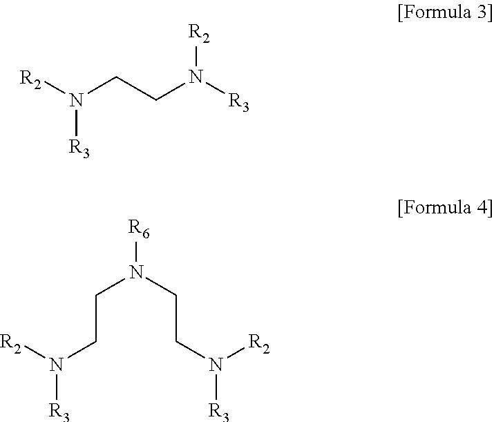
[R2]N(CCN([R3])[R2])[R3].[R2]N(CCN([R6])CCN([R3])[R2])[R3]
